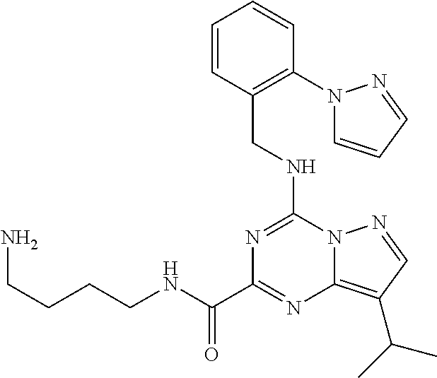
N1=C(NCC2=C(N3C=CC=N3)C=CC=C2)N2C(=C(C(C)C)C=N2)N=C1C(NCCCCN)=O
